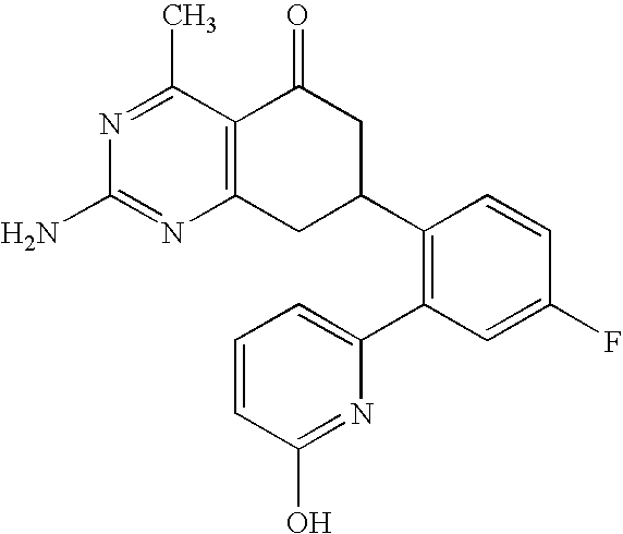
C12=C(CC(C3=C(C4=CC=CC(O)=N4)C=C(F)C=C3)CC1=O)N=C(N)N=C2C
